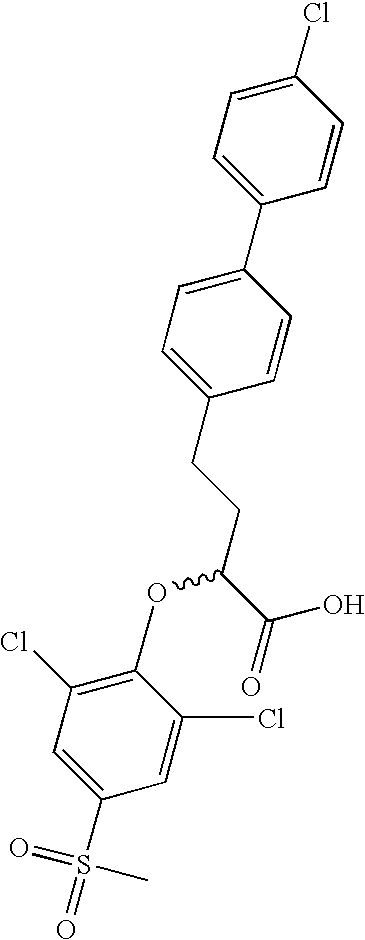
C1(Cl)=CC=C(C2=CC=C(CCC(C(O)=O)OC3=C(Cl)C=C(S(=O)(=O)C)C=C3Cl)C=C2)C=C1
